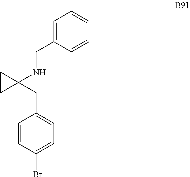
C1=CC(Br)=CC=C1CC1(NCC2=CC=CC=C2)CC1
